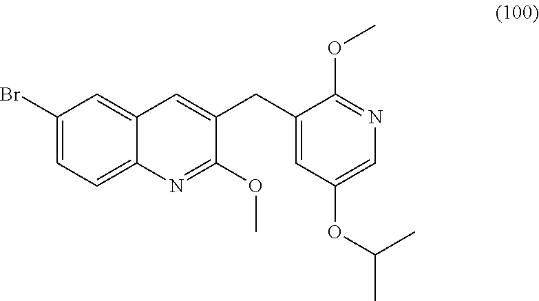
C1(Br)=CC=C2C(=C1)C=C(CC1=CC(OC(C)C)=CN=C1OC)C(OC)=N2
